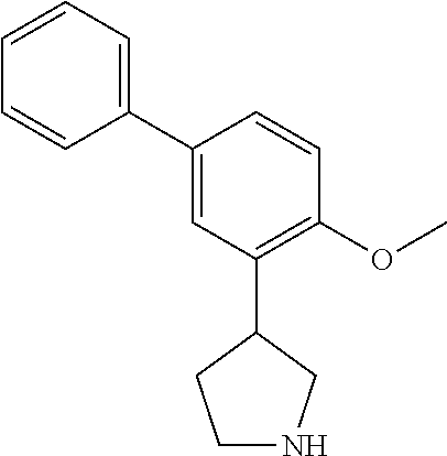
C1(C2=CC(C3CCNC3)=C(OC)C=C2)=CC=CC=C1
